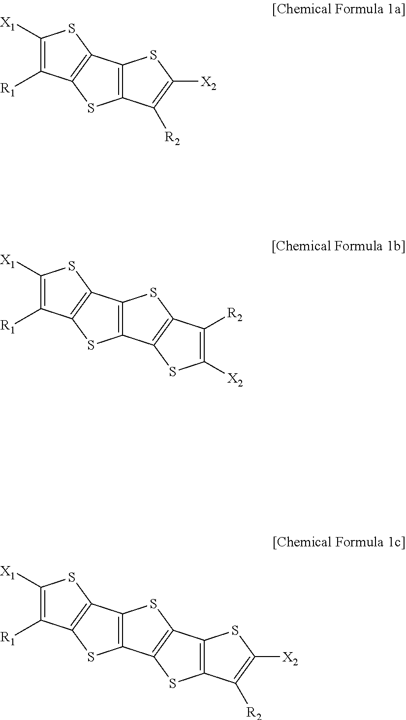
C1([X1])=C([R1])C2=C(S1)C1=C(S2)C2=C(S1)C1=C(S2)C([R2])=C([X2])S1.C1([X1])=C([R1])C2=C(S1)C1=C(S2)C2=C(S1)C([R2])=C([X2])S2.C1([X1])=C([R1])C2=C(S1)C1=C(S2)C([R2])=C([X2])S1
